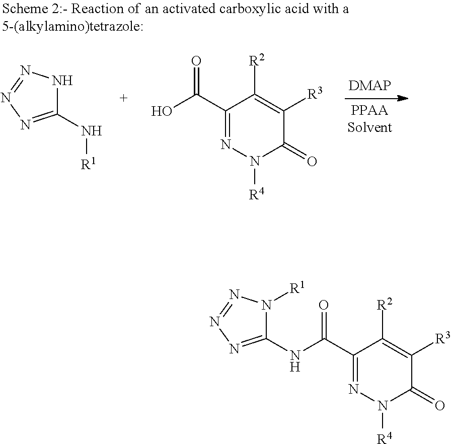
C(C1=NN([R4])C(=O)C([R3])=C1[R2])(=O)NC1=NN=NN1[R1].C(C1=NN([R4])C(=O)C([R3])=C1[R2])(=O)O.C1(N[R1])=NN=NN1
